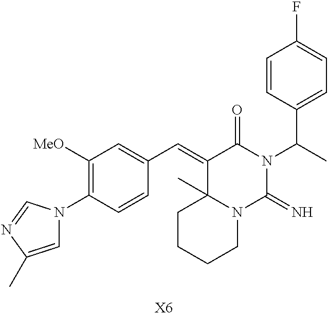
[X6].C1=CC(C(N2C(=O)C(=CC3=CC([MeO])=C(N4C=C(C)N=C4)C=C3)C3(C)N(C2=N)CCCC3)C)=CC=C1F
